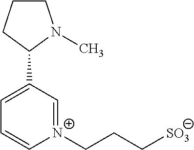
C1(C2CCCN2C)=CC=C[N+](CCC[SO3])=C1
